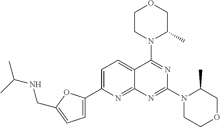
C1=C(C2=CC=C(CNC(C)C)O2)N=C2C(=C1)C(N1C(C)COCC1)=NC(N1CCOCC1C)=N2
